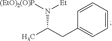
C1=CC=CC(CC(C)N([(EtO)2(O)P])[Et])=C1
